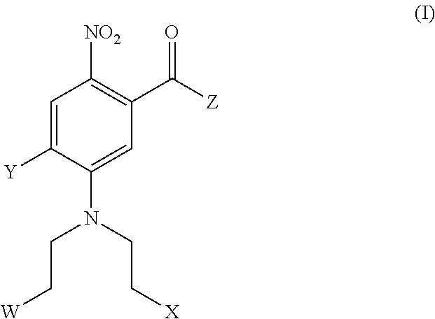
C1=C([Y])C(N(CC[W])CC[X])=CC(C(=O)[Z])=C1[NO2]
